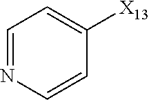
C1=NC=CC([X13])=C1
